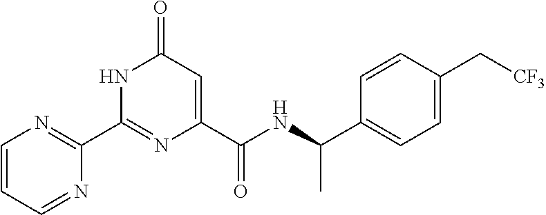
C1(C2=NC=CC=N2)=NC(C(NC(C2=CC=C(C[CF3])C=C2)C)=O)=CC(=O)N1
